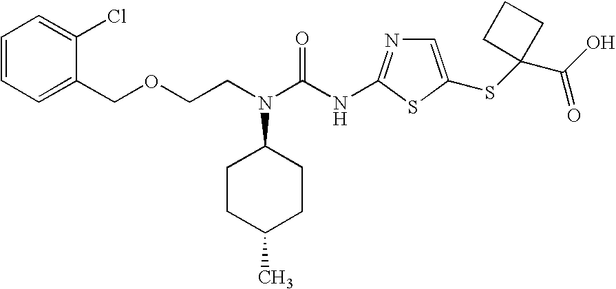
C(CN(C(NC1=NC=C(SC2(C(O)=O)CCC2)S1)=O)C1CCC(C)CC1)OCC1=CC=CC=C1Cl
